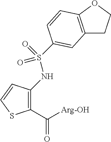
C1(C([Arg-OH])=O)=C(NS(=O)(=O)C2=CC3=C(OCC3)C=C2)C=CS1
